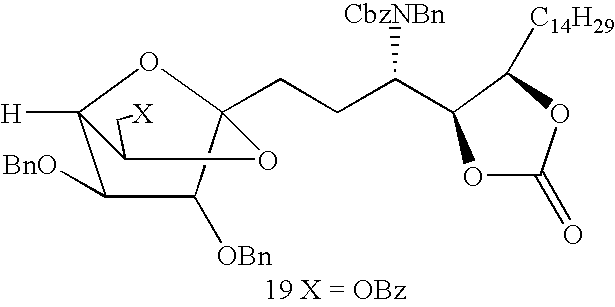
C(CC(C1OC(=O)OC1[C14H29])[CbzNBn])C12C([OBn])C([BnO])C([H])(O1)C(C[X])O2
